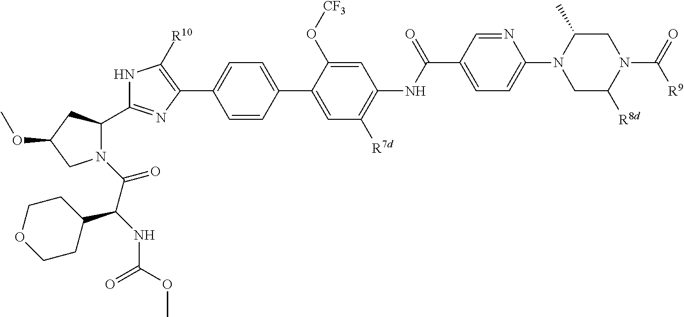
C1C(C)N(C2=CC=C(C(NC3=C([R7d])C=C(C4=CC=C(C5=C([R10])NC(C6N(C(=O)C(C7CCOCC7)NC(=O)OC)CC(OC)C6)=N5)C=C4)C(O[CF3])=C3)=O)C=N2)CC([R8d])N1C(=O)[R9]
